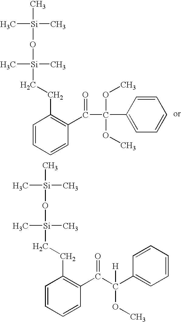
C1=CC=CC(C(C(OC)(OC)C2=CC=CC=C2)=O)=C1CC[Si](C)(C)O[Si](C)(C)C.C1=CC=CC(C(=O)C(C2=CC=CC=C2)([H])OC)=C1CC[Si](C)(C)O[Si](C)(C)C
